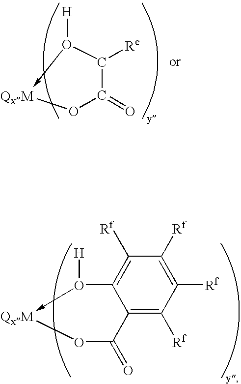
C1([Re])C(=O)O[QxM]-O1[H].C1([Rf])=C2C(=C([Rf])C([Rf])=C1[Rf])C(=O)O[QxM]-O2[H]
